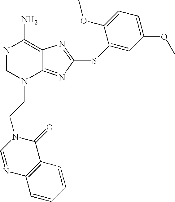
N1=CN(CCN2C=NC3=C(C2=O)C=CC=C3)C2=NC(SC3=CC(OC)=CC=C3OC)=NC2=C1N
